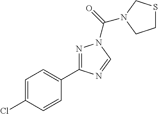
C1=C(Cl)C=CC(C2=NN(C(=O)N3CSCC3)C=N2)=C1
